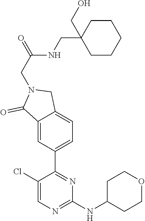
C1(Cl)=CN=C(NC2CCOCC2)N=C1C1=CC=C2C(=C1)C(=O)N(CC(NCC1(CO)CCCCC1)=O)C2
